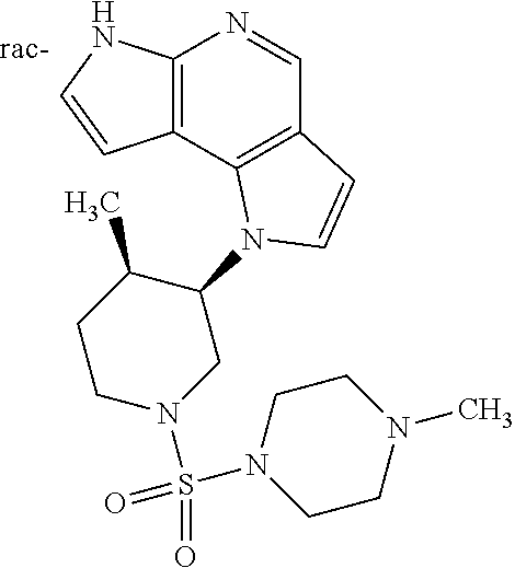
C12=C(NC=C1)N=CC1=C2N(C2C(C)CCN(S(=O)(=O)N3CCN(C)CC3)C2)C=C1
